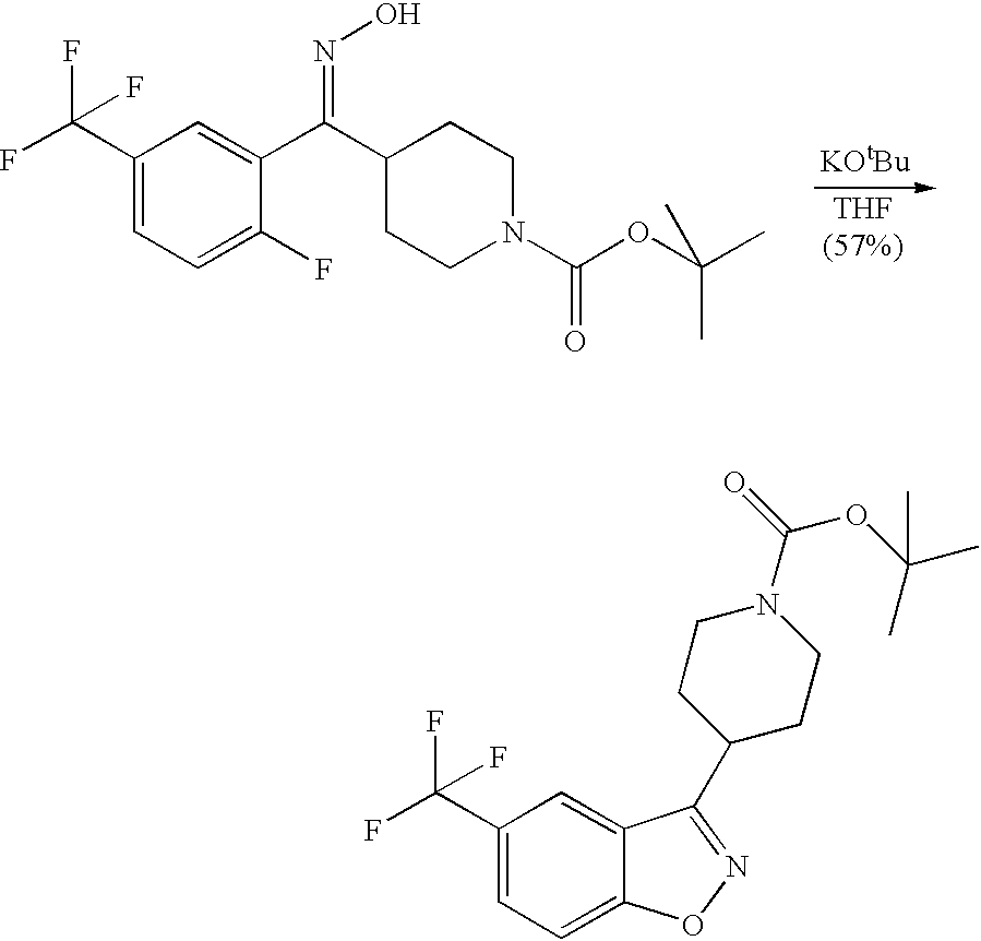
C1(C(F)(F)F)=CC=C2C(=C1)C(C1CCN(C(=O)OC(C)(C)C)CC1)=NO2.C1(C(F)(F)F)=CC=C(F)C(C(C2CCN(C(OC(C)(C)C)=O)CC2)=NO)=C1
